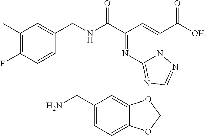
C1(C)=C(F)C=CC(CNC(C2=NC3=NC=NN3C(C([OH])=O)=C2)=O)=C1.C1(CN)=CC=C2C(=C1)OCO2
